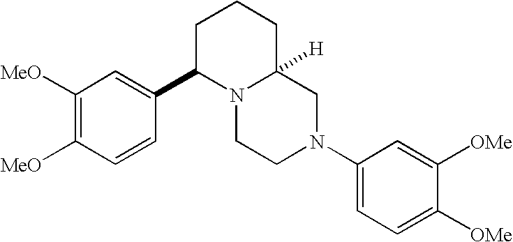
C1([MeO])=C([MeO])C=CC(C2N3C([H])(CCC2)CN(C2=CC=C([OMe])C([OMe])=C2)CC3)=C1
